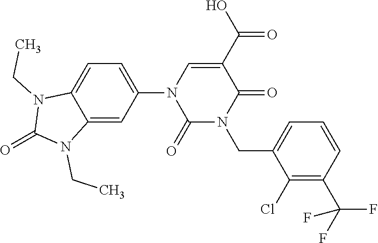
C1=C(N2C(=O)N(CC3=CC=CC(C(F)(F)F)=C3Cl)C(=O)C(C(O)=O)=C2)C=C2C(=C1)N(CC)C(=O)N2CC
